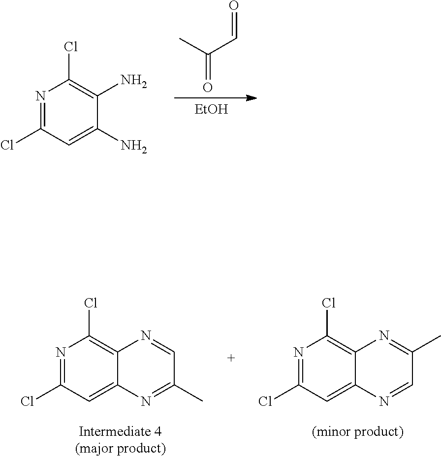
C(=O)(C)C=O.NC1=C(Cl)N=C(Cl)C=C1N.[EtOH].C1(C)=NC2=CC(Cl)=NC(Cl)=C2N=C1.C1=NC2=CC(Cl)=NC(Cl)=C2N=C1C
